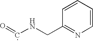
C1=CC=CC(CNC=O)=N1
